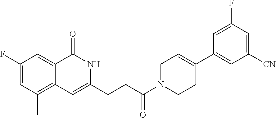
C1(F)=CC(C)=C2C(=C1)C(=O)NC(CCC(N1CC=C(C3=CC([CN])=CC(F)=C3)CC1)=O)=C2
